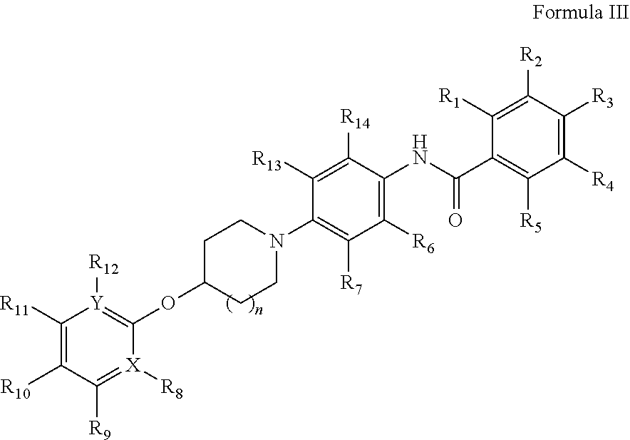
C1([R11])=C([R10])C([R9])=[X]([R8])C(OC2CCN(C3=C([R7])C([R6])=C(NC(C4=C([R5])C([R4])=C([R3])C([R2])=C4[R1])=O)C([R14])=C3[R13])CC2)=[Y]1[R12]
